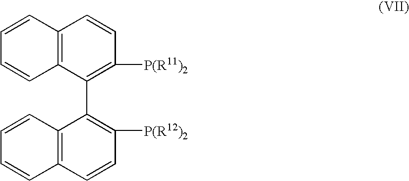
C12=C(C(C3=C([P(R12)2])C=CC4=C3C=CC=C4)=C([P(R11)2])C=C1)C=CC=C2
